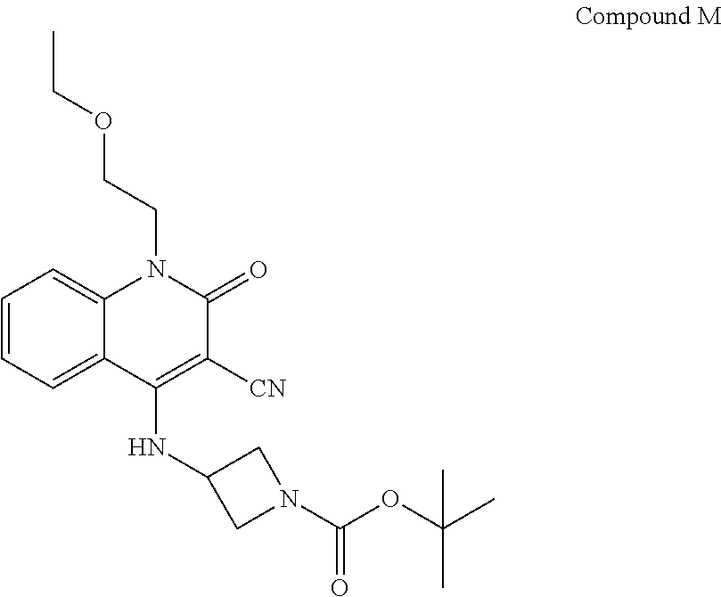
C(CN1C2=CC=CC=C2C(NC2CN(C(OC(C)(C)C)=O)C2)=C([CN])C1=O)OCC
